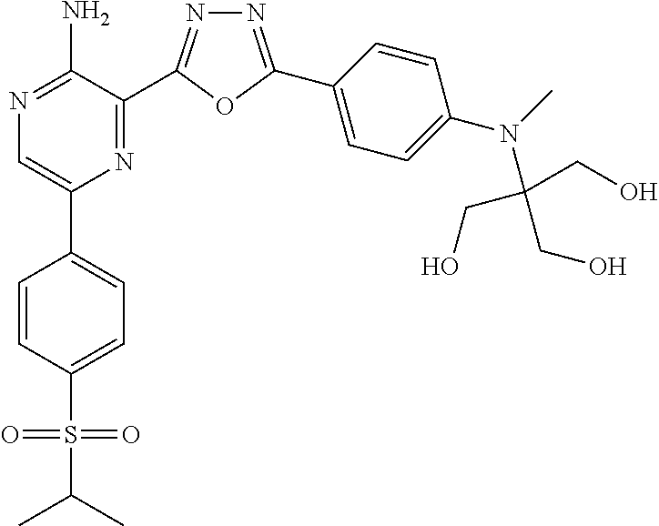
N1=C(C2=CC=C(N(C)C(CO)(CO)CO)C=C2)OC(C2=NC(C3=CC=C(S(C(C)C)(=O)=O)C=C3)=CN=C2N)=N1
